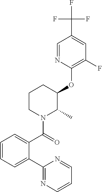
C1(OC2C(C)N(C(=O)C3=CC=CC=C3C3=NC=CC=N3)CCC2)=C(F)C=C(C(F)(F)F)C=N1
